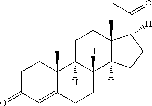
C12=CC(=O)CCC1(C)C1([H])C([H])(CC2)C2([H])C(C)(CC1)C(C(C)=O)([H])CC2
